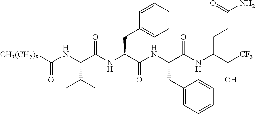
[CH3(CH2)8]C(NC(C(NC(C(NC(C(NC(C([CF3])O)CCC(N)=O)=O)CC1=CC=CC=C1)=O)CC1=CC=CC=C1)=O)C(C)C)=O
